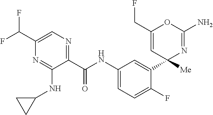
C1(C(NC2=CC=C(F)C(C3([Me])N=C(N)OC(CF)=C3)=C2)=O)=NC=C(C(F)F)N=C1NC1CC1
